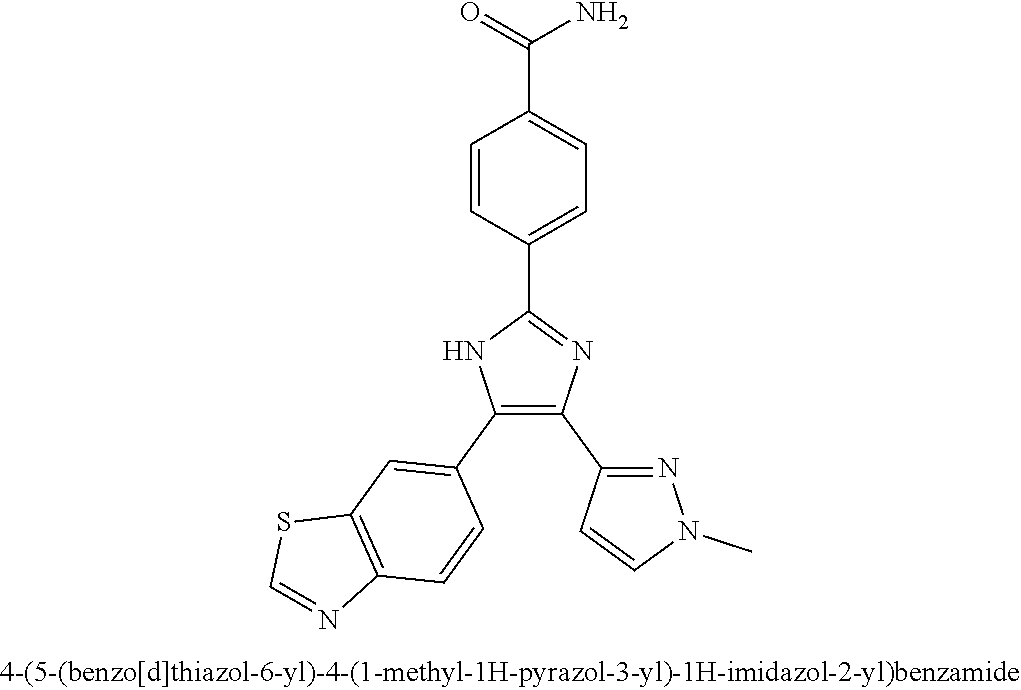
C1(C2=NC(C3=NN(C)C=C3)=C(C3=CC4=C(C=C3)N=CS4)N2)=CC=C(C(=O)N)C=C1
